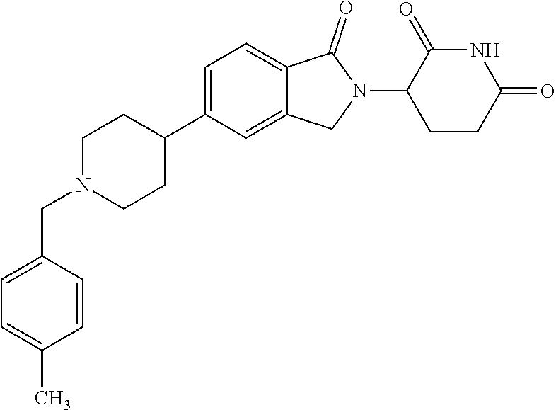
C1=C(C2CCN(CC3=CC=C(C)C=C3)CC2)C=C2C(=C1)C(=O)N(C1CCC(=O)NC1=O)C2
